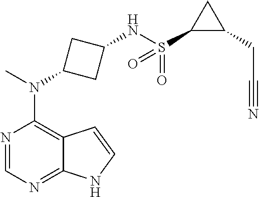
N1=CN=C2C(=C1N(C)C1CC(NS(C3C(CC#N)C3)(=O)=O)C1)C=CN2
